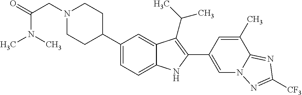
N1(CC(N(C)C)=O)CCC(C2=CC=C3C(=C2)C(C(C)C)=C(C2=CN4C(=NC([CF3])=N4)C(C)=C2)N3)CC1
